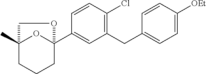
C1(CC2=CC=C([OEt])C=C2)=C(Cl)C=CC(C23OC(C)(CCC2)CO3)=C1
